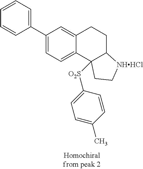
C1(C2=CC=CC=C2)=CC=C2C(=C1)CCC1C2([O2S]C2=CC=C(C)C=C2)CC[NHHCl]1
